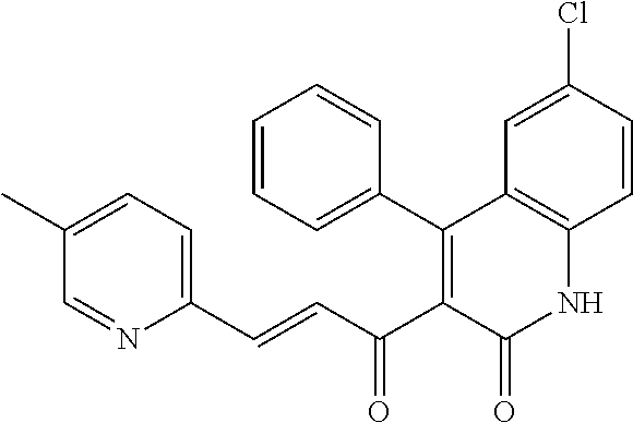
C1(C)=CC=C(C=CC(C2=C(C3=CC=CC=C3)C3=C(NC2=O)C=CC(Cl)=C3)=O)N=C1
